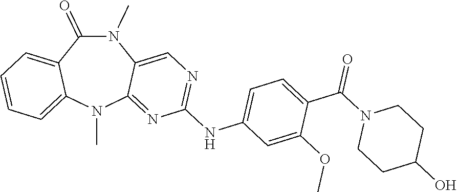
N1(C)C(=O)C2=CC=CC=C2N(C)C2=NC(NC3=CC=C(C(N4CCC(O)CC4)=O)C(OC)=C3)=NC=C12
